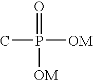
CP(=O)([OM])[OM]
